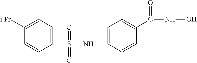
C1(S(NC2=CC=C(C(NO)=O)C=C2)(=O)=O)=CC=C([i-Pr])C=C1
